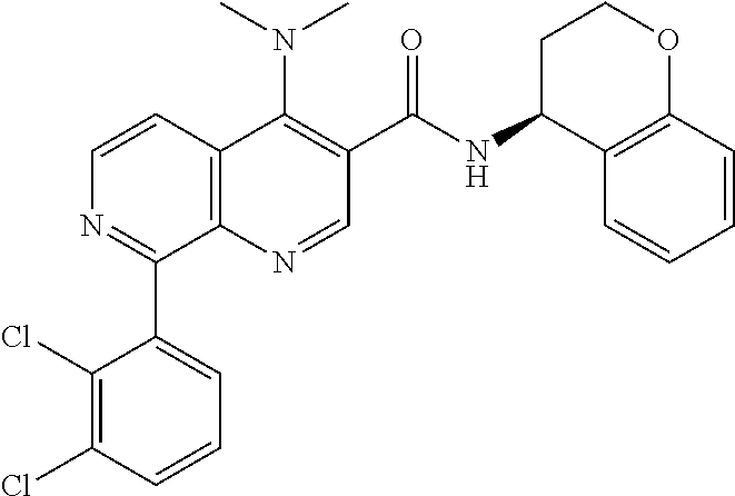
C12=C(N=CC(C(=O)NC3C4=C(OCC3)C=CC=C4)=C1N(C)C)C(C1=CC=CC(Cl)=C1Cl)=NC=C2
